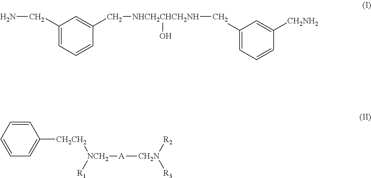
C1(CN)=CC=CC(C[NHCH2CHCH2NH](CC2=CC=CC([CH2NH2])=C2)O)=C1.C1=CC=C([CH2CH2][NCH2]([R1])[A][CH2N]([R2])[R3])C=C1
